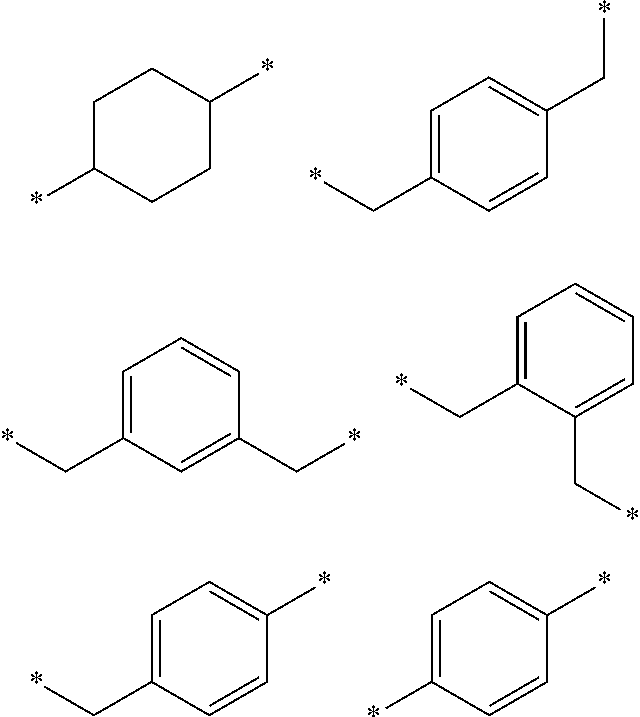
C1C(*)CCC(*)C1.*CC1=CC=C(C*)C=C1.C1(C*)=CC=CC(C*)=C1.C1(C*)=CC=CC=C1C*.C1(C*)=CC=C(*)C=C1.C1(*)=CC=C(*)C=C1
